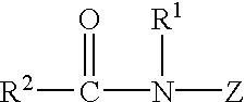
[R2]C(=O)N([R1])[Z]
